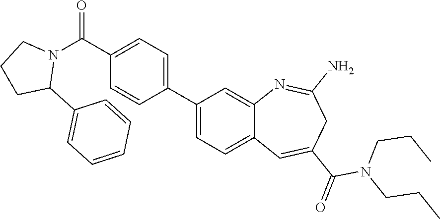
N1(C(=O)C2=CC=C(C3=CC=C4C(=C3)N=C(N)CC(C(N(CCC)CCC)=O)=C4)C=C2)CCCC1C1=CC=CC=C1
